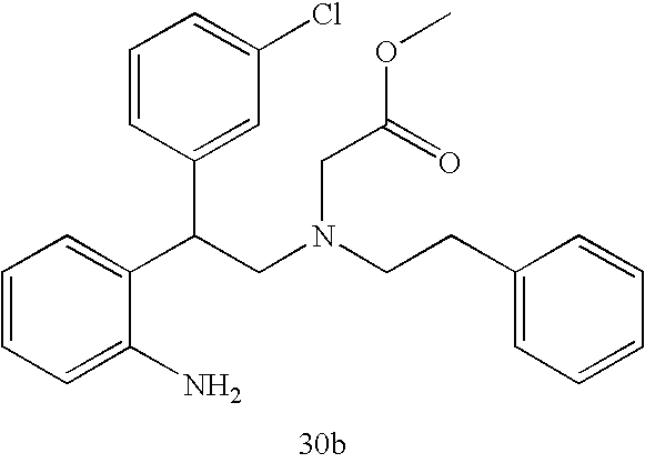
C1=C(N)C(C(C2=CC(Cl)=CC=C2)CN(CCC2=CC=CC=C2)CC(OC)=O)=CC=C1
